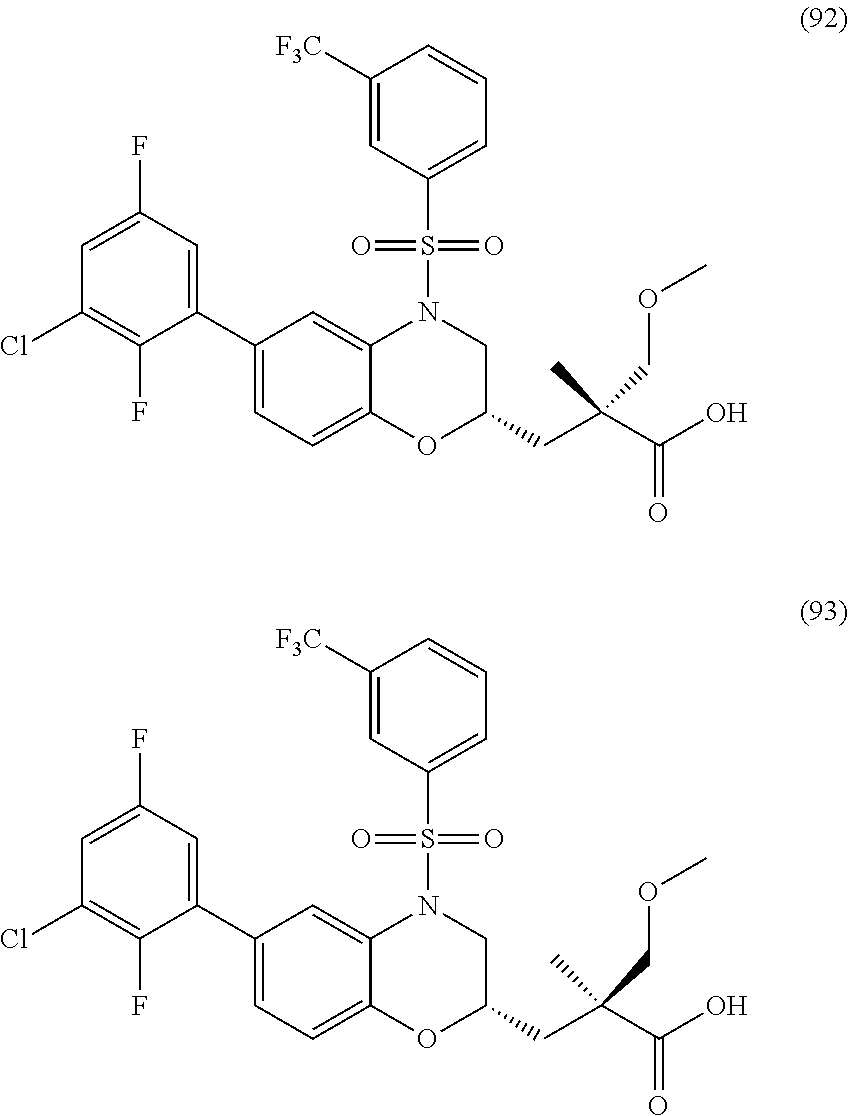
C1(C2=CC(F)=CC(Cl)=C2F)=CC=C2C(=C1)N(S(C1=CC=CC([F3C])=C1)(=O)=O)CC(CC(C(O)=O)(COC)C)O2.C1(C2=CC(F)=CC(Cl)=C2F)=CC=C2C(=C1)N(S(C1=CC=CC([F3C])=C1)(=O)=O)CC(CC(C(O)=O)(COC)C)O2
